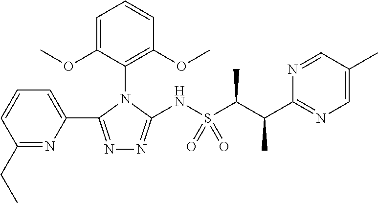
C1(CC)=NC(C2=NN=C(NS(C(C(C3=NC=C(C)C=N3)C)C)(=O)=O)N2C2=C(OC)C=CC=C2OC)=CC=C1
